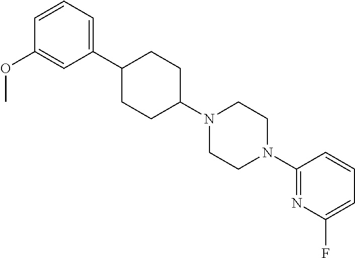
C1(C2CCC(N3CCN(C4=NC(F)=CC=C4)CC3)CC2)=CC=CC(OC)=C1
